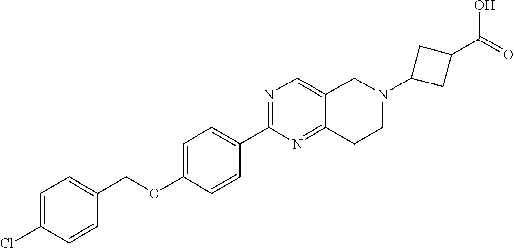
C1=C(Cl)C=CC(COC2=CC=C(C3=NC=C4C(=N3)CCN(C3CC(C(=O)O)C3)C4)C=C2)=C1
